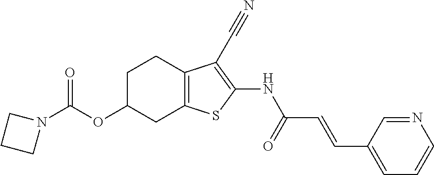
N1(C(OC2CC3=C(CC2)C(C#N)=C(NC(C=CC2=CC=CN=C2)=O)S3)=O)CCC1
